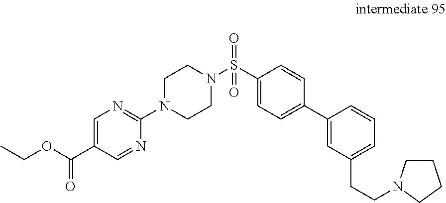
O(C(=O)C1=CN=C(N2CCN(S(C3=CC=C(C4=CC(CCN5CCCC5)=CC=C4)C=C3)(=O)=O)CC2)N=C1)CC
